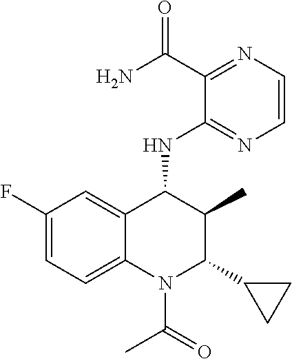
C1(C(=O)N)=NC=CN=C1NC1C(C)C(C2CC2)N(C(=O)C)C2=CC=C(F)C=C12
